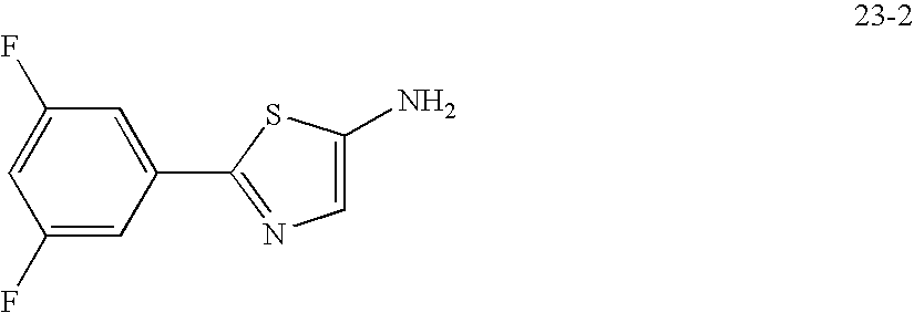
NC1=CN=C(C2=CC(F)=CC(F)=C2)S1
